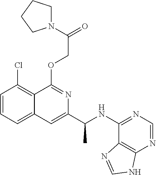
C1=CC=C2C(=C1Cl)C(OCC(=O)N1CCCC1)=NC(C(NC1=NC=NC3=C1N=CN3)C)=C2
